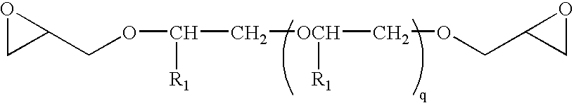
O1CC1COC(C[OCH](COCC1CO1)[R1])[R1]
